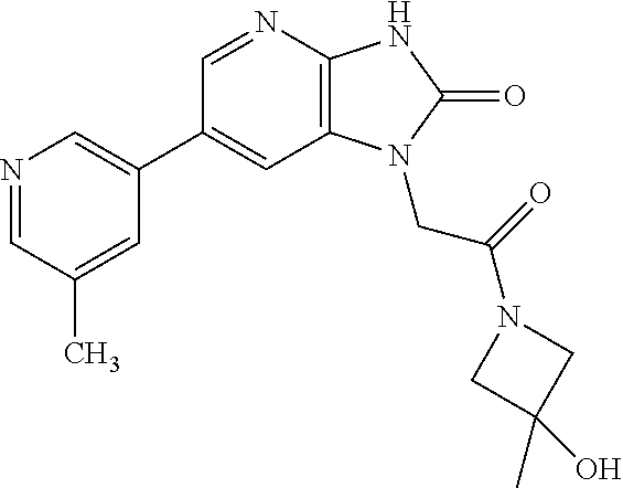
C1(C2=CN=CC(C)=C2)=CC2=C(N=C1)NC(=O)N2CC(N1CC(C)(O)C1)=O
